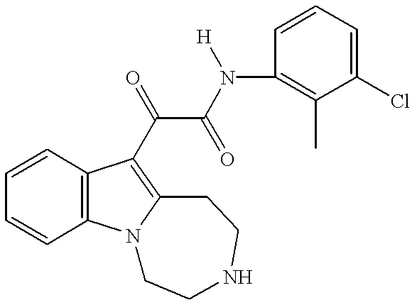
C1=CC=CC2=C1C(C(C(N([H])C1=C(C)C(Cl)=CC=C1)=O)=O)=C1N2CCNCC1
